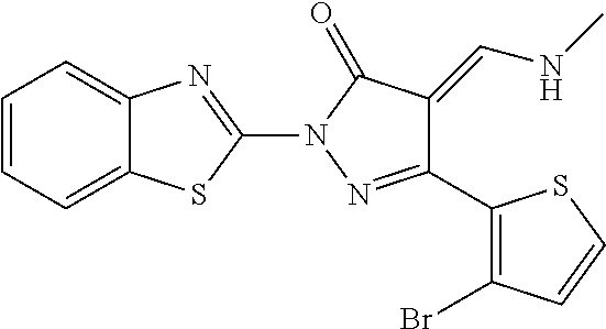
C12=CC=CC=C1SC(N1N=C(C3=C(Br)C=CS3)C(=CNC)C1=O)=N2
